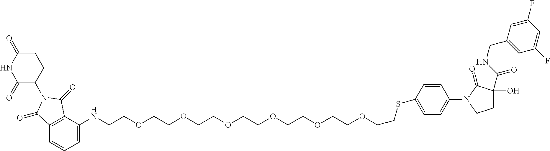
C12=C(C=CC=C1NCCOCCOCCOCCOCCOCCOCCSC1=CC=C(N3C(=O)C(O)(C(=O)NCC4=CC(F)=CC(F)=C4)CC3)C=C1)C(=O)N(C1CCC(=O)NC1=O)C2=O
